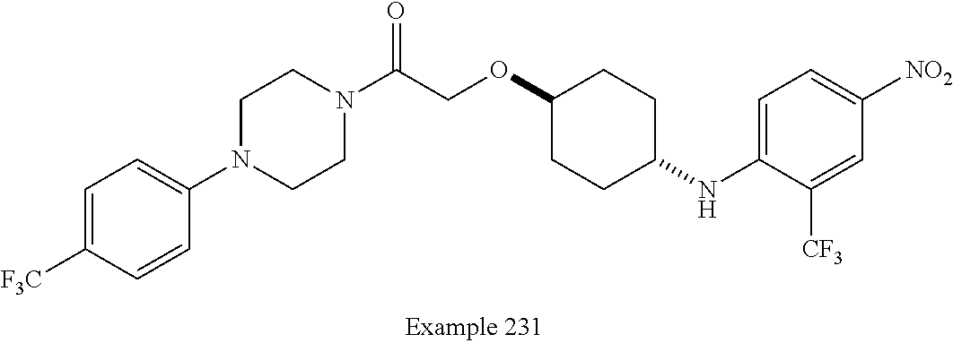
C1=C([F3C])C=CC(N2CCN(C(COC3CCC(NC4=CC=C([NO2])C=C4[CF3])CC3)=O)CC2)=C1
